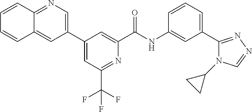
C1(C2=CN=C3C(=C2)C=CC=C3)=CC(C(F)(F)F)=NC(C(NC2=CC(C3=NN=CN3C3CC3)=CC=C2)=O)=C1
